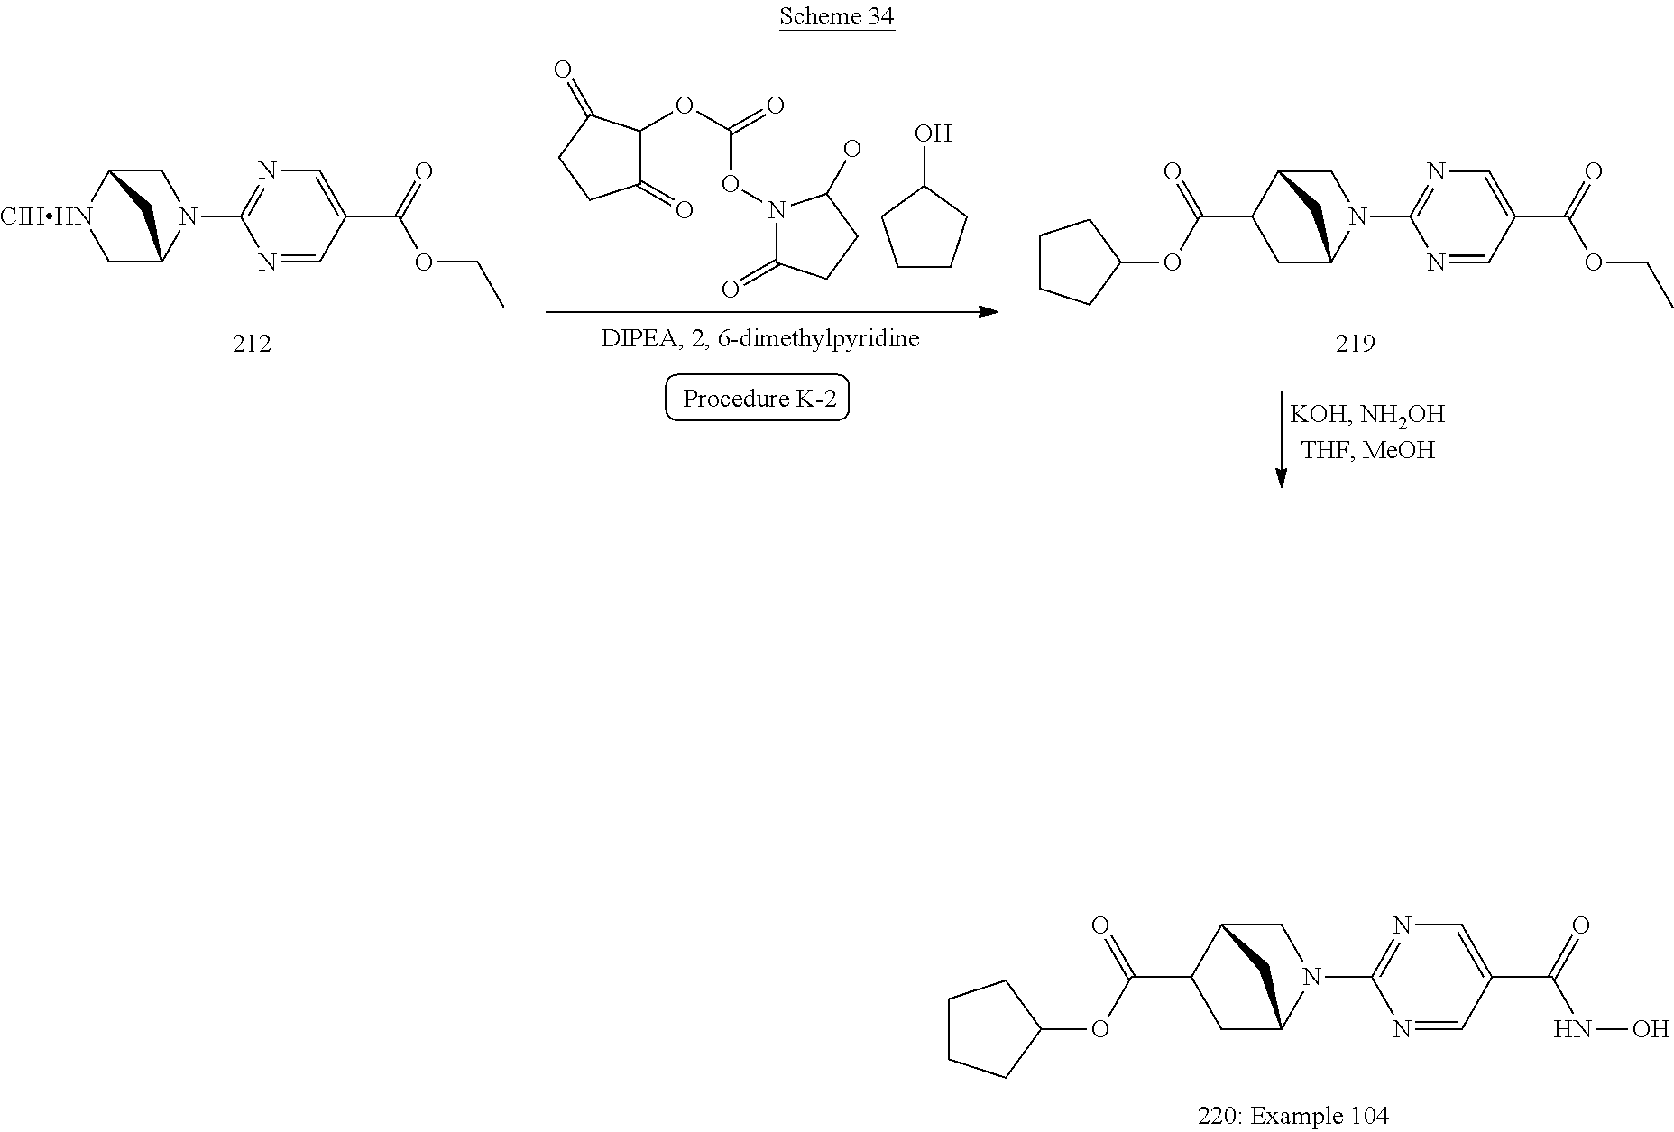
C1CCC(O)C1.C1(=O)C(OC(=O)ON2C(=O)CCC2O)C(=O)CC1.N1=C(N2C3C[CIHHN]C(C2)C3)N=CC(C(OCC)=O)=C1.N1=C(N2C3CC(C(=O)OC4CCCC4)C(C2)C3)N=CC(C(OCC)=O)=C1.N1=C(N2C3CC(C(=O)OC4CCCC4)C(C2)C3)N=CC(C(NO)=O)=C1
